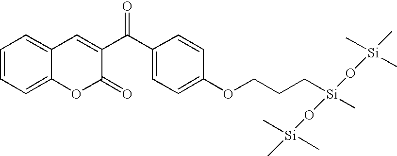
C1=CC=C2C(=C1)C=C(C(C1=CC=C(OCCC[Si](C)(O[Si](C)(C)C)O[Si](C)(C)C)C=C1)=O)C(=O)O2
